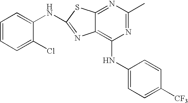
C1=CC=C(Cl)C(NC2=NC3=C(NC4=CC=C([CF3])C=C4)N=C(C)N=C3S2)=C1
